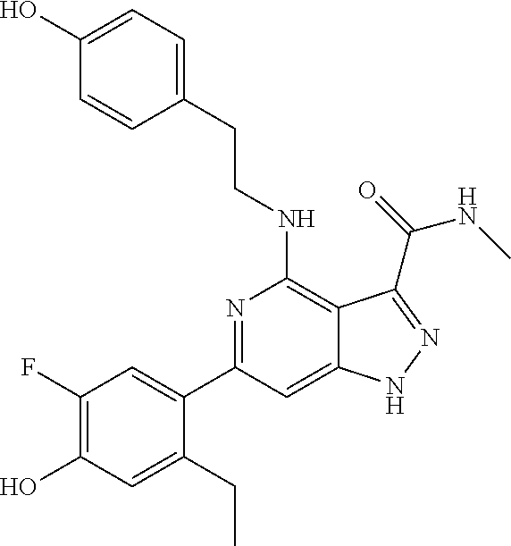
C(NC1=C2C(=CC(C3=CC(F)=C(O)C=C3CC)=N1)NN=C2C(=O)NC)CC1=CC=C(O)C=C1
